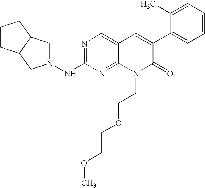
N1=C(NN2CC3C(C2)CCC3)N=C2C(=C1)C=C(C1=CC=CC=C1C)C(=O)N2CCOCCOC
